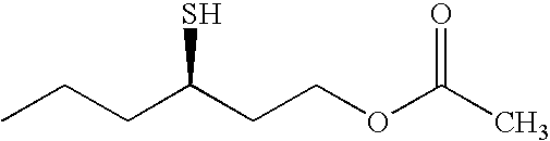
C(C(CCOC(C)=O)S)CC
